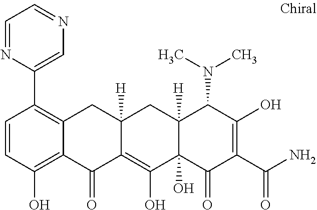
C12([H])C(O)(C(=O)C(C(N)=O)=C(O)C1N(C)C)C(O)=C1C([H])(C2)CC2=C(C3=CN=CC=N3)C=CC(O)=C2C1=O
